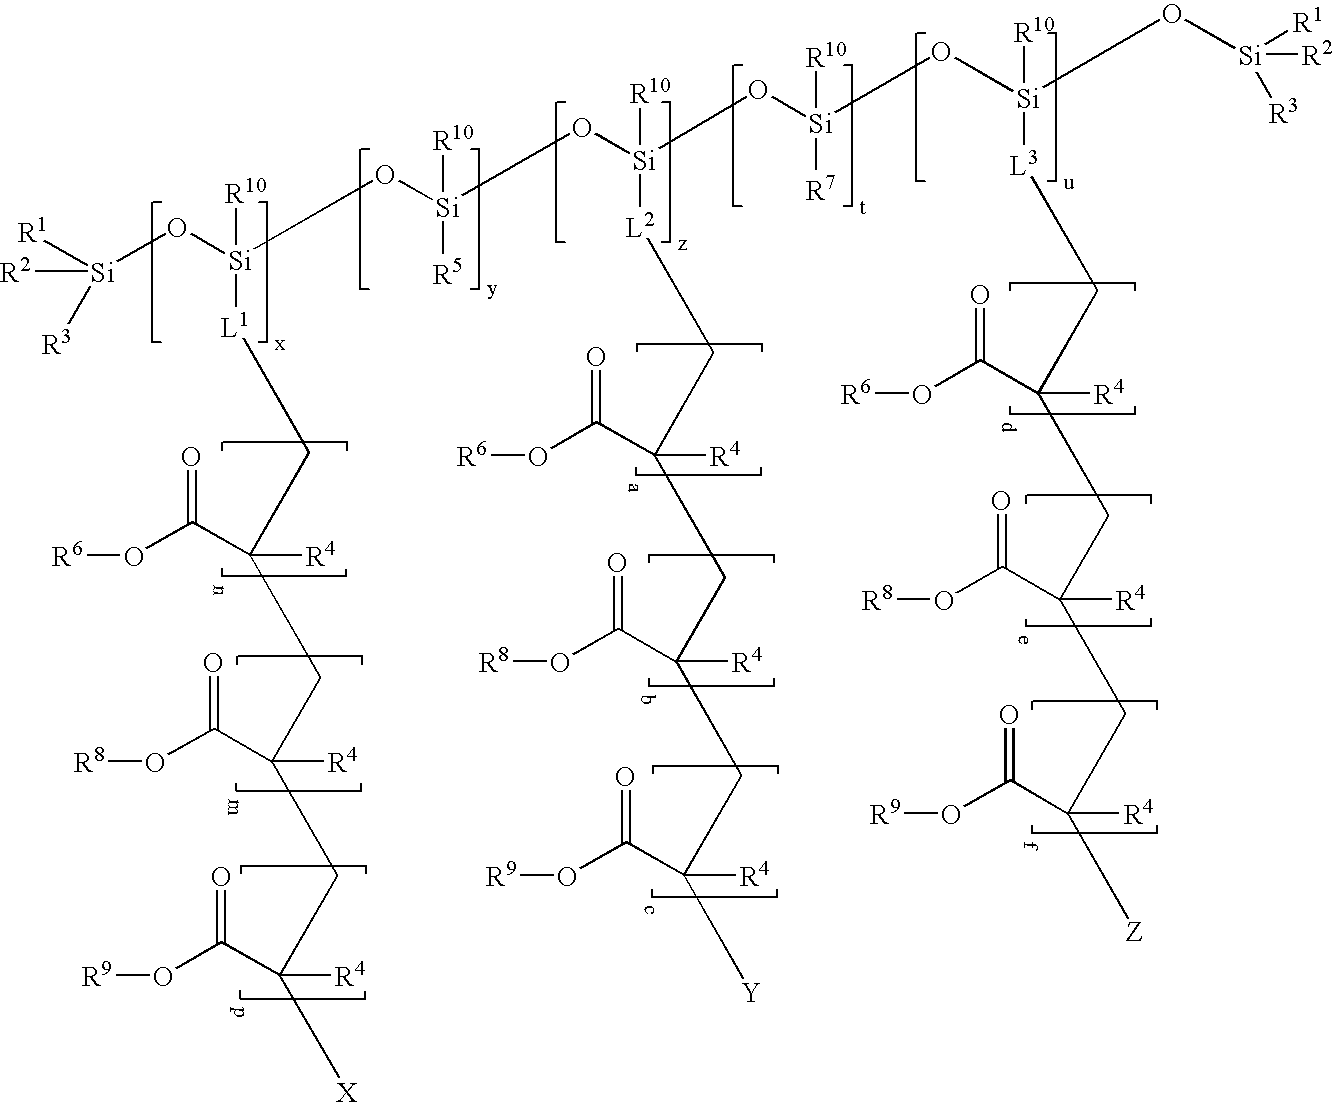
[R1][Si](O[Si](O[Si](O[Si](O[Si](O[Si](O[Si]([R1])([R2])[R3])([R10])[L3]CC(CC(CC([Z])([R4])C(O[R9])=O)([R4])C(O[R8])=O)([R4])C(O[R6])=O)([R7])[R10])([R10])[L2]CC(CC(CC([Y])([R4])C(O[R9])=O)([R4])C(O[R8])=O)([R4])C(O[R6])=O)([R10])[R5])([L1]CC(CC(CC([X])([R4])C(O[R9])=O)([R4])C(O[R8])=O)([R4])C(O[R6])=O)[R10])([R2])[R3]
